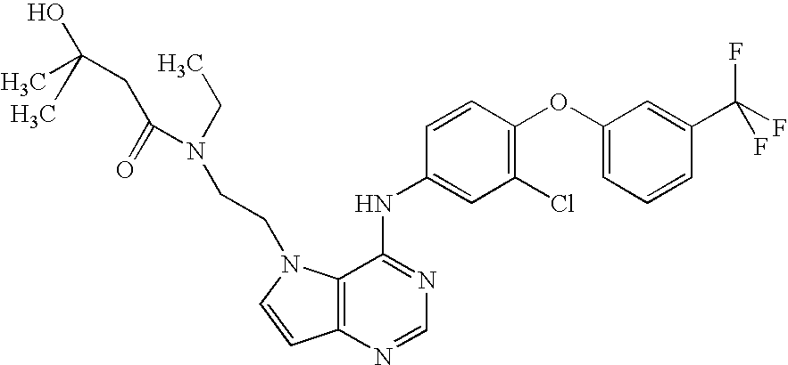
C1(OC2=C(Cl)C=C(NC3=NC=NC4=C3N(CCN(CC)C(CC(O)(C)C)=O)C=C4)C=C2)=CC=CC(C(F)(F)F)=C1
